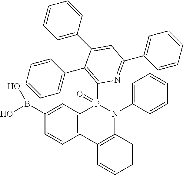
C12=C(C3=C(N(C4=CC=CC=C4)P1(C1=C(C4=CC=CC=C4)C(C4=CC=CC=C4)=CC(C4=CC=CC=C4)=N1)=O)C=CC=C3)C=CC(B(O)O)=C2
